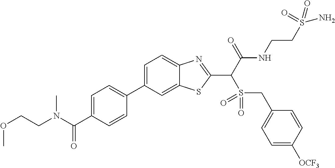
C1=C(C2=CC=C(C(N(CCOC)C)=O)C=C2)C=C2C(=C1)N=C(C(C(NCCS(N)(=O)=O)=O)S(=O)(=O)CC1=CC=C([OCF3])C=C1)S2
